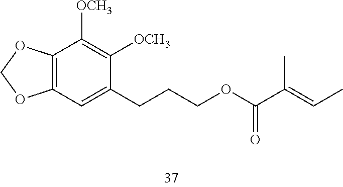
C12=C(OCO1)C([OCH3])=C([OCH3])C(CCCOC(C(=CC)C)=O)=C2
